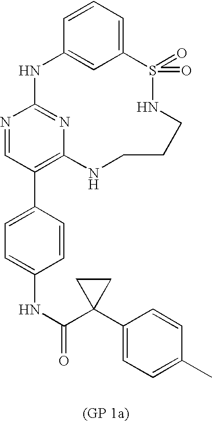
C12=CC=CC(=C1)NC1=NC(=C(C3=CC=C(NC(=O)C4(C5=CC=C(C)C=C5)CC4)C=C3)C=N1)NCCCNS2(=O)=O
